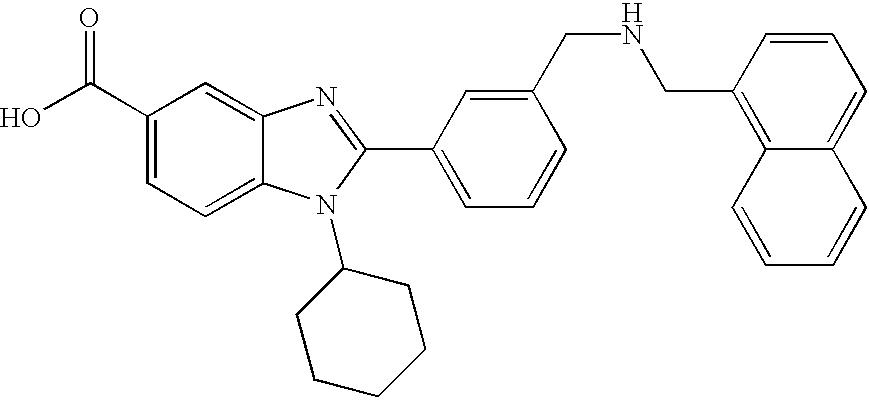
OC(C1=CC=C2C(=C1)N=C(C1=CC=CC(CNCC3=C4C(=CC=C3)C=CC=C4)=C1)N2C1CCCCC1)=O
